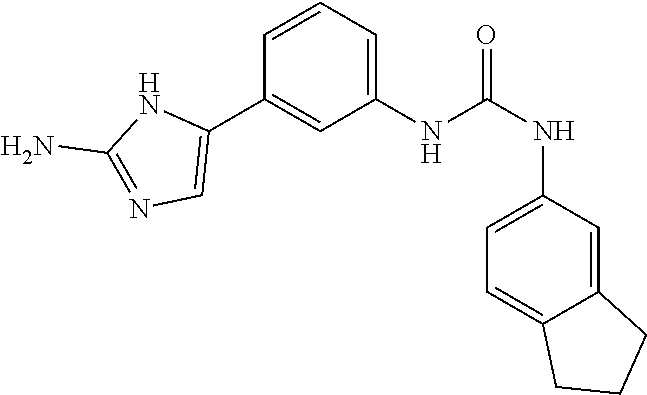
C1(NC(NC2=CC=C3C(=C2)CCC3)=O)=CC=CC(C2=CN=C(N)N2)=C1
